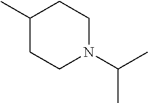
C1(C)CCN(C(C)C)CC1
